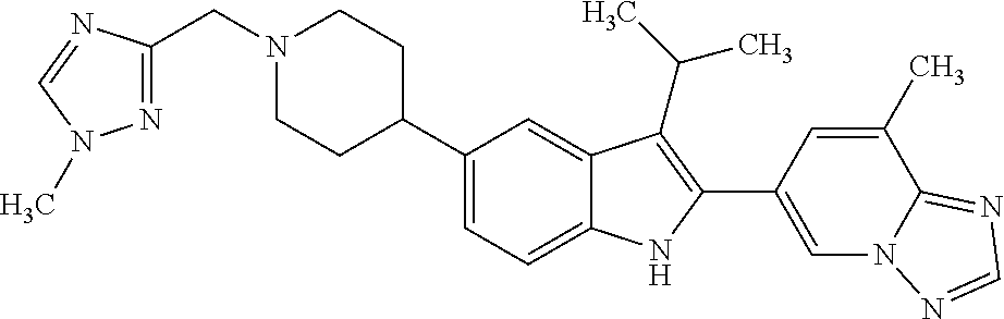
C1(C2CCN(CC3=NN(C)C=N3)CC2)=CC=C2C(=C1)C(C(C)C)=C(C1=CN3C(=NC=N3)C(C)=C1)N2
